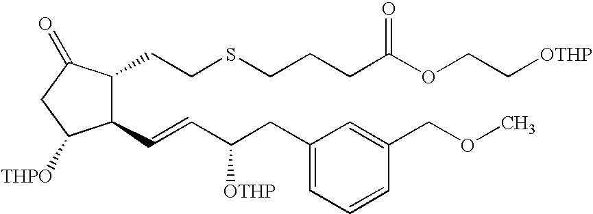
C1(C=CC(CC2=CC=CC(COC)=C2)[OTHP])C(CCSCCCC(OCC[OTHP])=O)C(=O)CC1[THPO]
